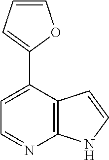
C1=C(C2=CC=CO2)C2=C(N=C1)NC=C2
